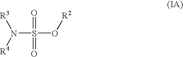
O=S(O[R2])(=O)N([R4])[R3]
